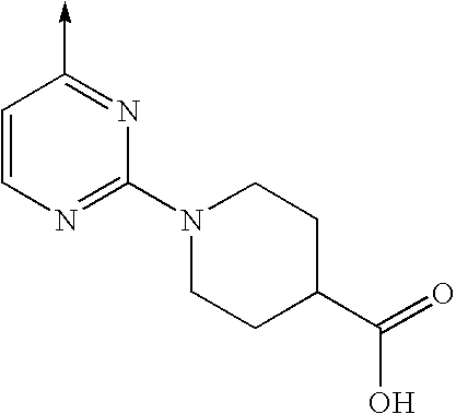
C1=CN=C(N2CCC(C(=O)O)CC2)N=C1->C
